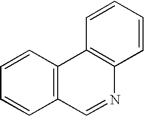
C12=C(C=NC3=C1C=CC=C3)C=CC=C2
